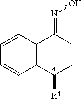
C1=CC2=C(C=C1)C([R4])CCC2=NO
